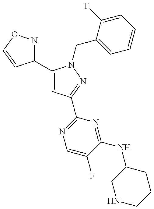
C1(C2=CC(C3=NC=C(F)C(NC4CNCCC4)=N3)=NN2CC2=CC=CC=C2F)=NOC=C1
